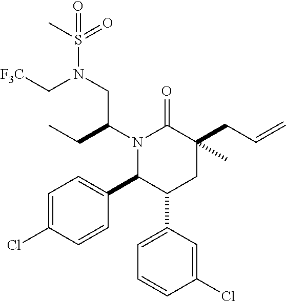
C1=C(Cl)C=CC(C2C(C3=CC=CC(Cl)=C3)CC(CC=C)(C)C(=O)N2C(CC)CN(S(C)(=O)=O)C[F3C])=C1
